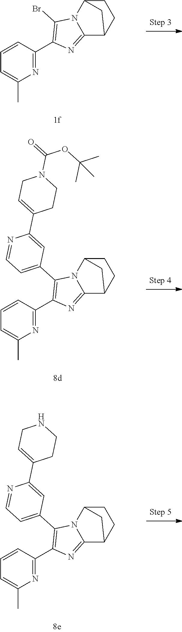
N1=C(C2=C(Br)N3C(=N2)C2CCC3C2)C=CC=C1C.N1=C(C2=C(C3=CC=NC(C4=CCN(C(=O)OC(C)(C)C)CC4)=C3)N3C(=N2)C2CCC3C2)C=CC=C1C.N1=C(C2=C(C3=CC=NC(C4=CCNCC4)=C3)N3C(=N2)C2CCC3C2)C=CC=C1C
